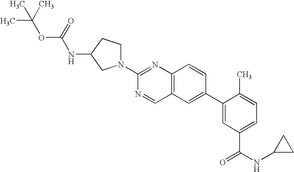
C12=C(C=C(C3=CC(C(NC4CC4)=O)=CC=C3C)C=C1)C=NC(N1CCC(NC(OC(C)(C)C)=O)C1)=N2
